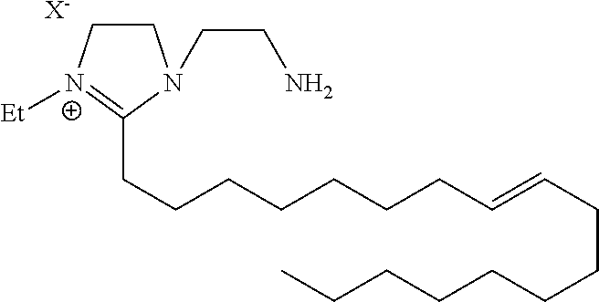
C1C[N+]([Et])=C(CCCCCCCC=CCCCCCCCC)N1CCN.[X-]
